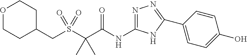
C(S(C(C(NC1=NN=C(C2=CC=C(O)C=C2)N1)=O)(C)C)(=O)=O)C1CCOCC1
